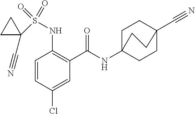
C1=CC(Cl)=CC(C(=O)NC23CCC(C#N)(CC2)CC3)=C1NS(C1(C#N)CC1)(=O)=O
